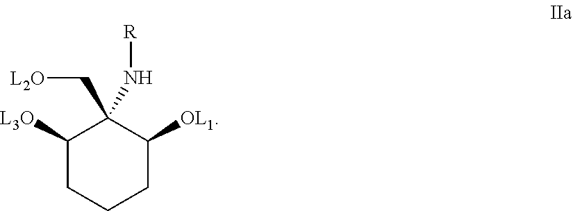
C1([L3O])CCCC([OL1])C1(N[R])C[L2O]
